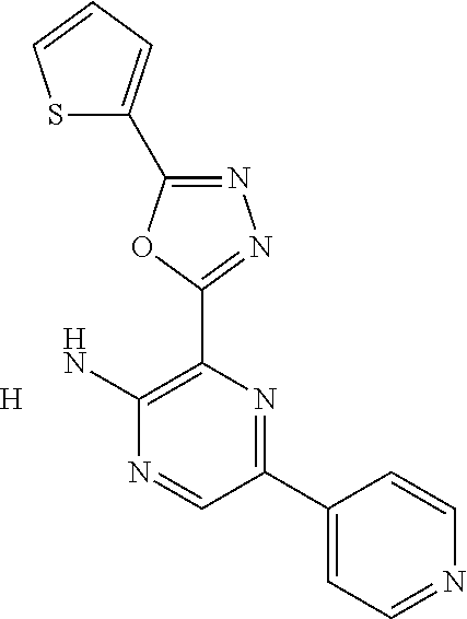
[H].N1=C(C2=CC=CS2)OC(C2=C(N)N=CC(C3=CC=NC=C3)=N2)=N1
